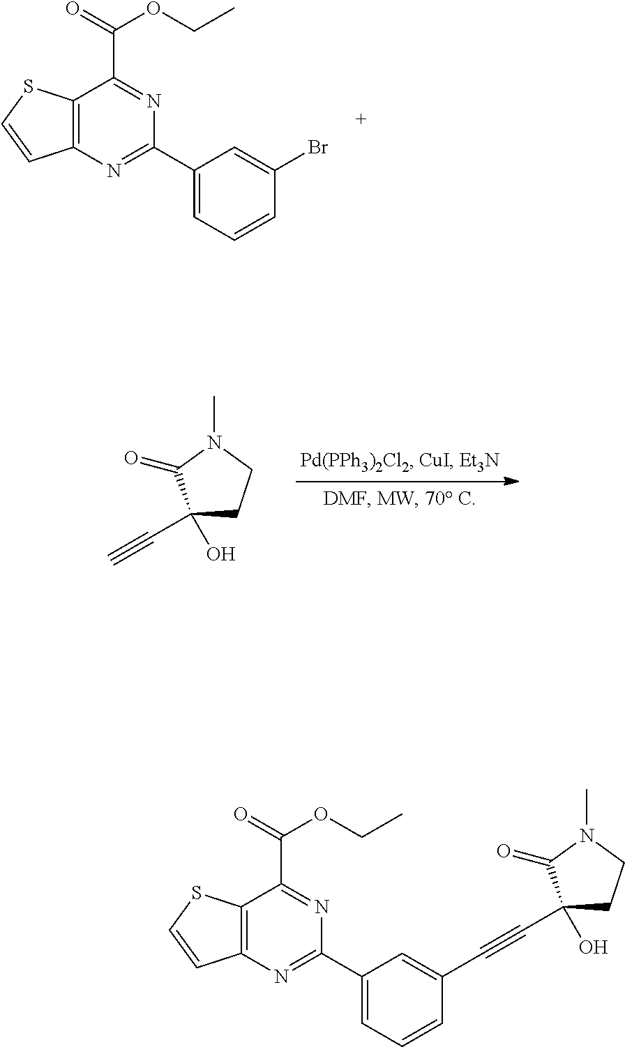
C12=C(C(C(=O)OCC)=NC(C3=CC=CC(Br)=C3)=N1)SC=C2.C#CC1(O)CCN(C)C1=O.C12=C(N=C(C3=CC=CC(C#CC4(O)CCN(C)C4=O)=C3)N=C1C(OCC)=O)C=CS2
